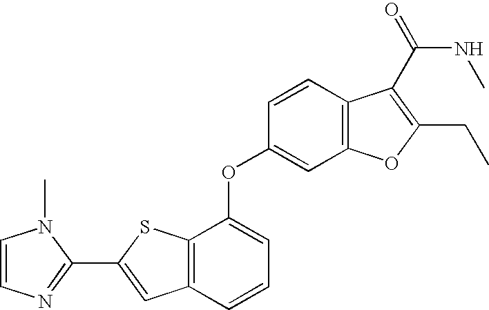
C1=CN=C(C2=CC3=C(S2)C(OC2=CC4=C(C=C2)C(C(=O)NC)=C(CC)O4)=CC=C3)N1C
